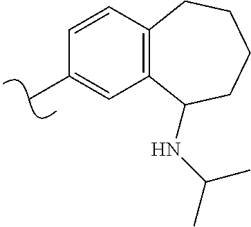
C1=CC2=C(C=C1C)C(NC(C)C)CCCC2
